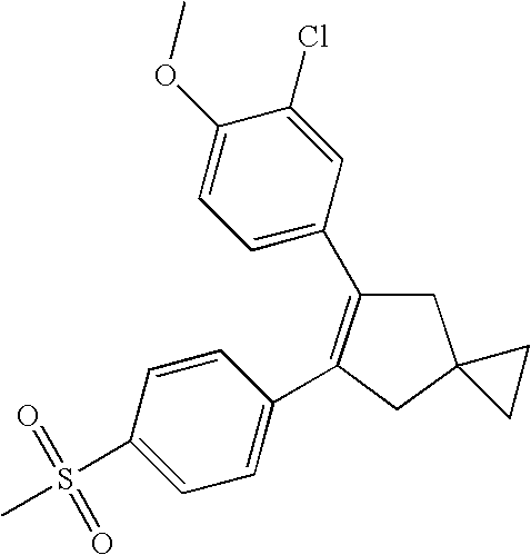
C1(C2=C(C3=CC=C(S(=O)(=O)C)C=C3)CC3(C2)CC3)=CC=C(OC)C(Cl)=C1
